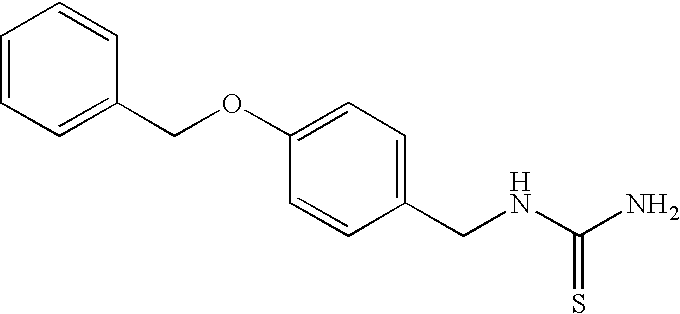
C1=CC=C(COC2=CC=C(CNC(N)=S)C=C2)C=C1
